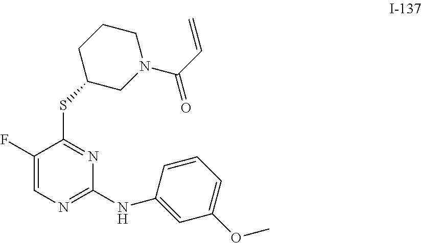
S(C1=NC(NC2=CC(OC)=CC=C2)=NC=C1F)C1CN(C(C=C)=O)CCC1
